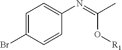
C1=C(Br)C=CC(N=C(C)O[R1])=C1
